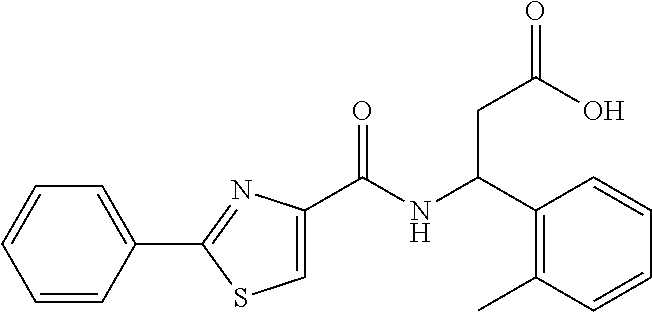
C1=C(C(NC(C2=C(C)C=CC=C2)CC(=O)O)=O)N=C(C2=CC=CC=C2)S1
